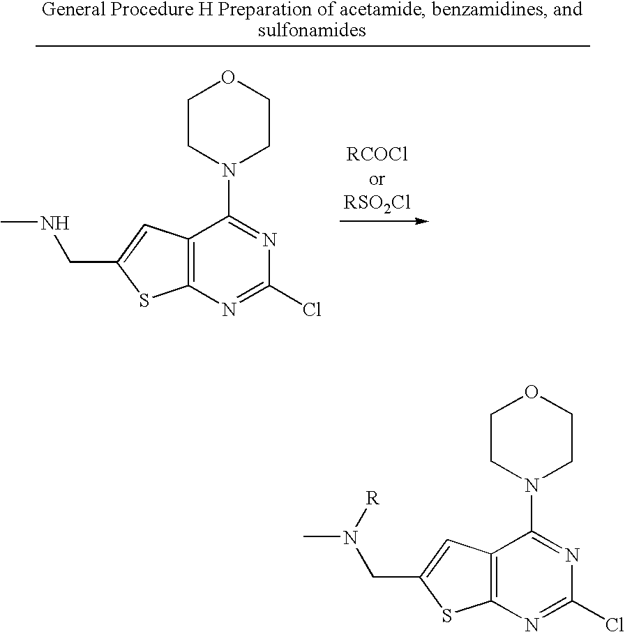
C12=C(N=C(Cl)N=C1N1CCOCC1)SC(CNC)=C2.C12=C(N=C(Cl)N=C1N1CCOCC1)SC(CN(C)[R])=C2
